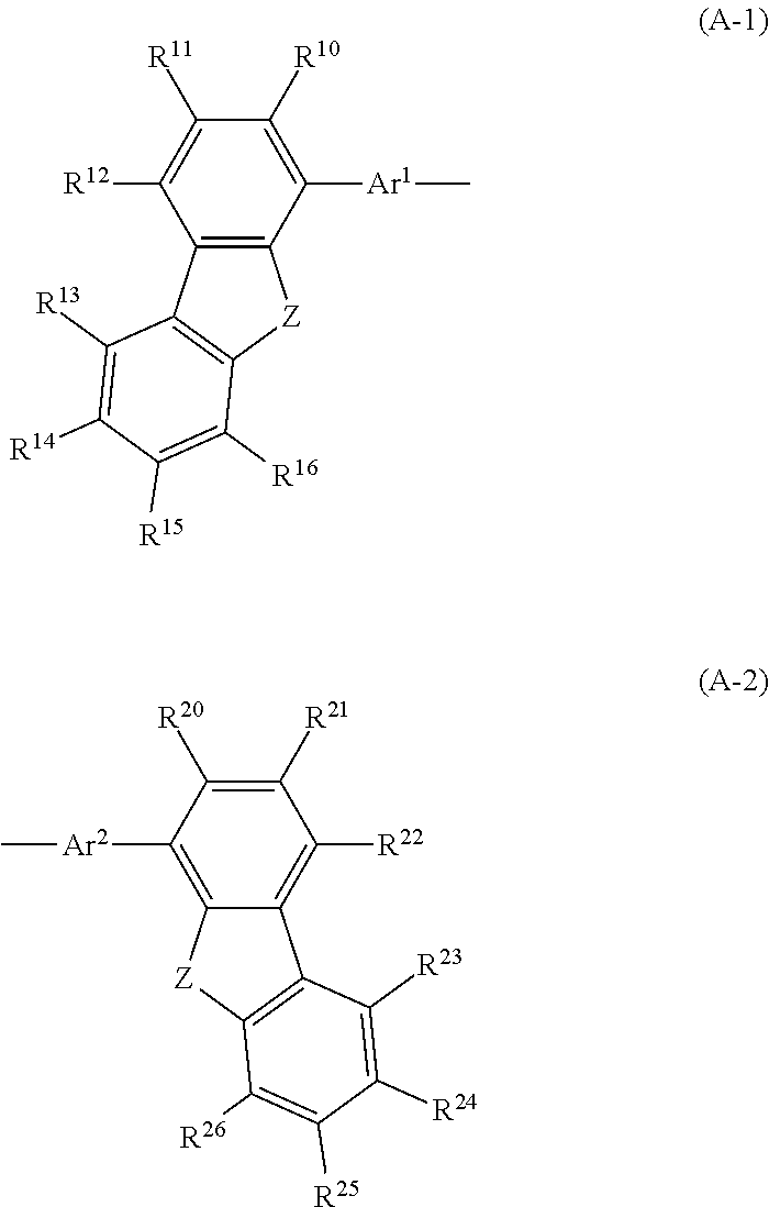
C1([R10])=C([Ar1]C)C2=C(C([R12])=C1[R11])C1=C([Z]2)C([R16])=C([R15])C([R14])=C1[R13].C1([R21])=C([R20])C([Ar2]C)=C2C(=C1[R22])C1=C([Z]2)C([R26])=C([R25])C([R24])=C1[R23]
